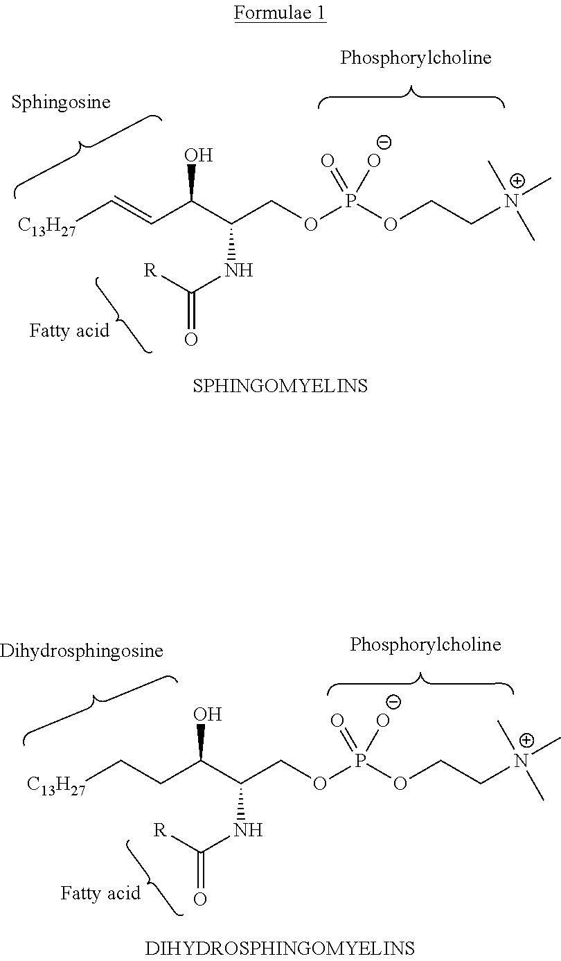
OC(C(COP(OCC[N+](C)(C)C)(=O)[O-])NC([R])=O)C=C[C13H27].OC(C(COP(OCC[N+](C)(C)C)(=O)[O-])NC([R])=O)CC[C13H27]
